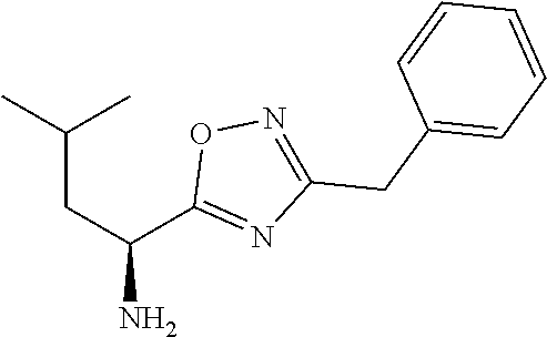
C(CC(N)C1=NC(CC2=CC=CC=C2)=NO1)(C)C
